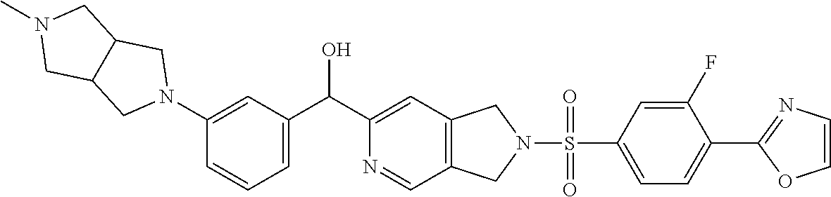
C1=C(N2CC3C(C2)CN(C)C3)C=CC=C1C(C1=CC2=C(C=N1)CN(S(=O)(C1=CC=C(C3=NC=CO3)C(F)=C1)=O)C2)O
